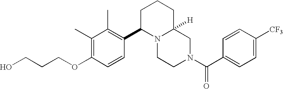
C(COC1=C(C)C(C)=C(C2N3C([H])(CCC2)CN(C(C2=CC=C([CF3])C=C2)=O)CC3)C=C1)CO
